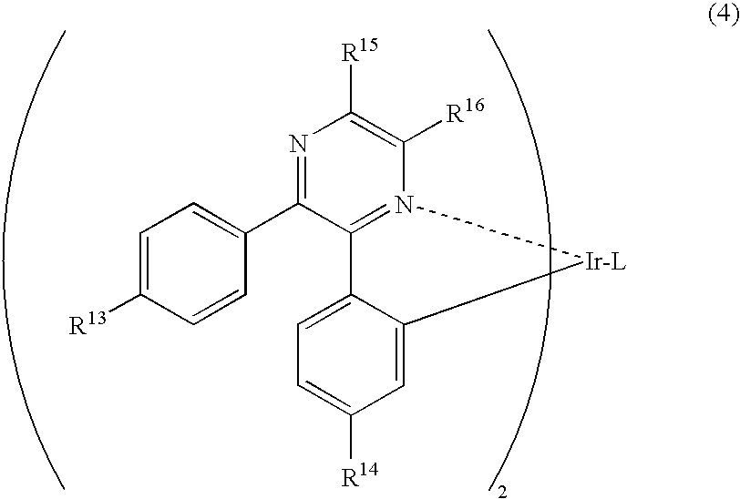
C1=C([R13])C=CC(C2=NC([R15])=C([R16])N3=C2C2=CC=C([R14])C=C2[Ir-L]3)=C1
